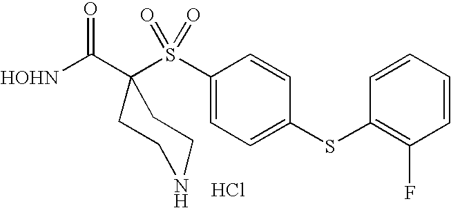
[HOHN]C(=O)C1(S(C2=CC=C(SC3=C(F)C=CC=C3)C=C2)(=O)=O)CCNCC1.Cl
